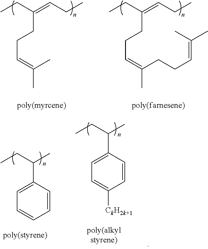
CC(=CCCC(CC)=CCC)C.C(C=C(C)CCC=C(C)C)CC(CC)=CCC.CCC(C)C1=CC=CC=C1.CCC(C)C1=CC=C([CkH2k+1])C=C1
